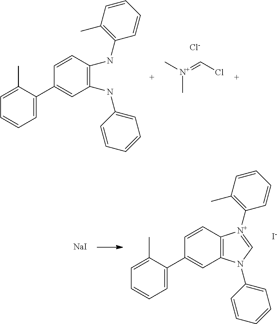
C1=CC(NC2=C(C)C=CC=C2)=C(NC2=CC=CC=C2)C=C1C1=CC=CC=C1C.C[N+](=CCl)C.[Cl-].[NaI].C1=CC2=C(C=C1C1=CC=CC=C1C)N(C1=CC=CC=C1)C=[N+]2C1=C(C)C=CC=C1.[I-]
